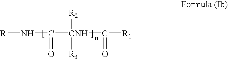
[R]NC([CNH](C([R1])=O)([R3])[R2])=O
